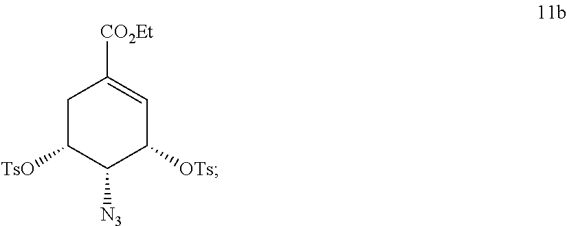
C1C([TsO])C([N3])C([OTs])C=C1[CO2Et]
